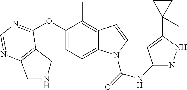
C12=C(C(OC3=CC=C4C(=C3C)C=CN4C(=O)NC3=NNC(C4(C)CC4)=C3)=NC=N1)CNC2
